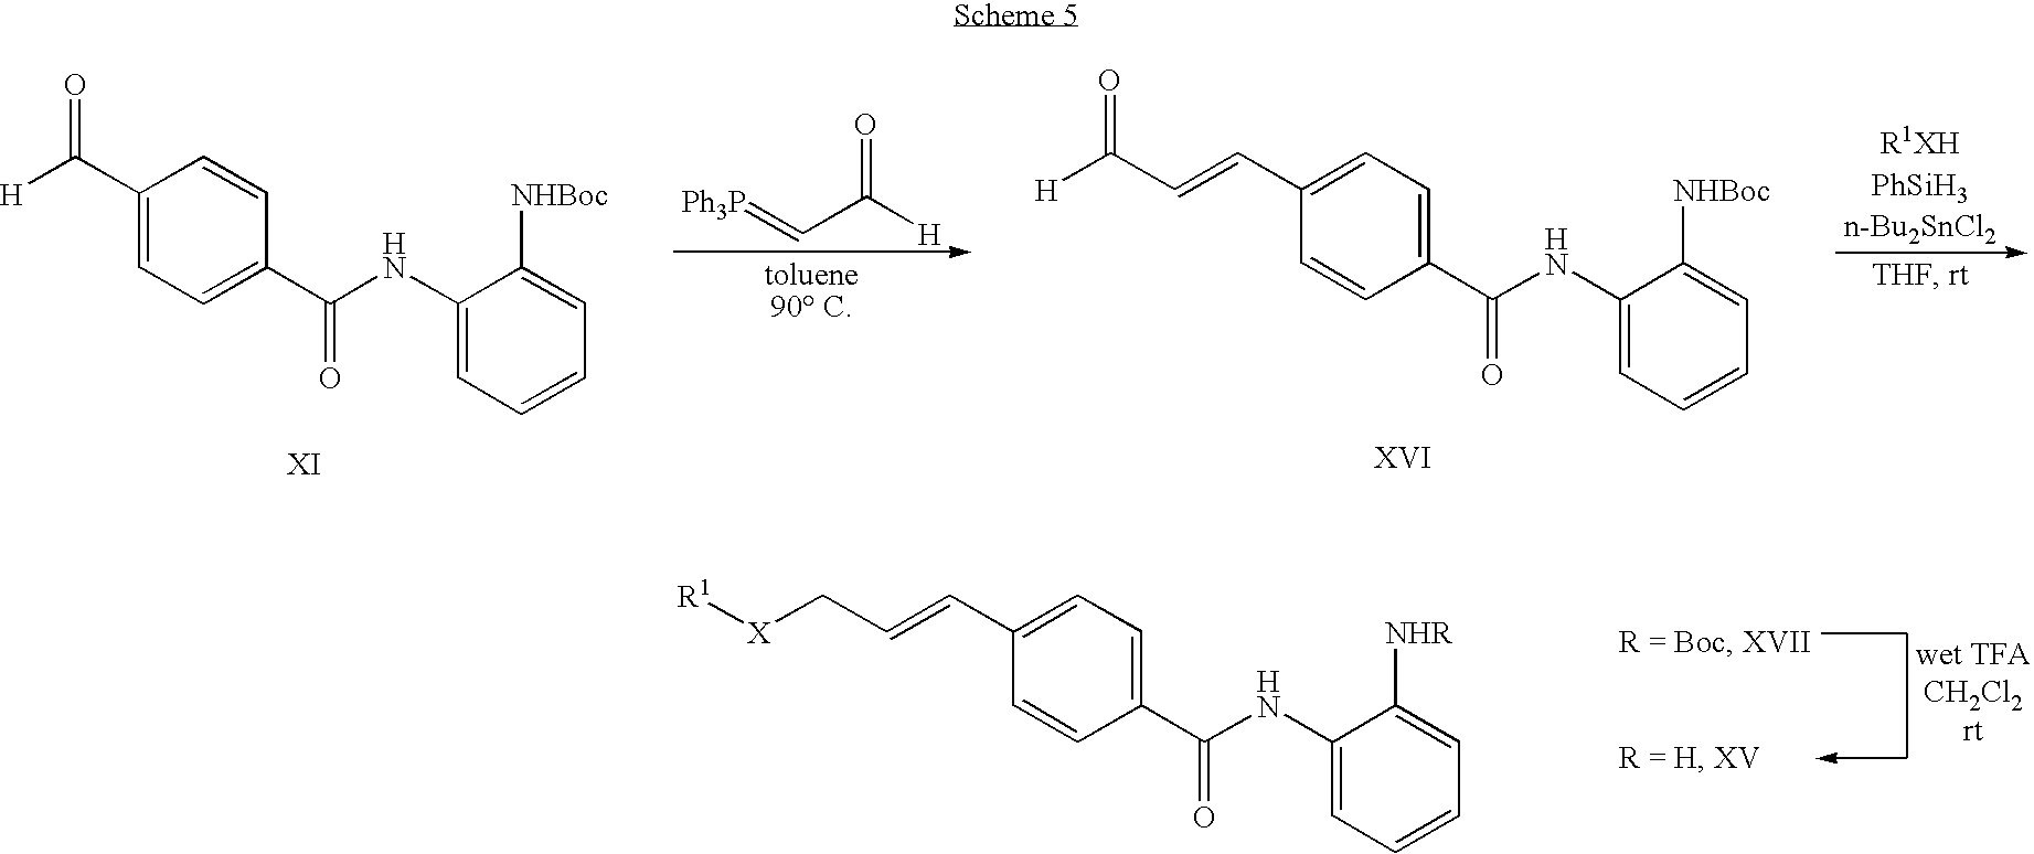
C1(C=CC[X][R1])=CC=C(C(NC2=CC=CC=C2[NHR])=O)C=C1.C1(C([H])=O)=CC=C(C(NC2=CC=CC=C2[NHBoc])=O)C=C1.[Ph3P]=CC([H])=O.C1(C=CC([H])=O)=CC=C(C(NC2=CC=CC=C2[NHBoc])=O)C=C1
